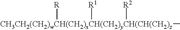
[CH3CH2(CH2)wCH(CH2)xCH(CH2)yCH(CH(CH2)z](C)([R])([R1])[R2]
